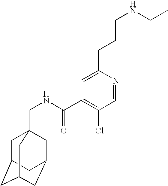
C1C2CC3CC(CC1(CNC(C1=C(Cl)C=NC(CCCNCC)=C1)=O)C3)C2
